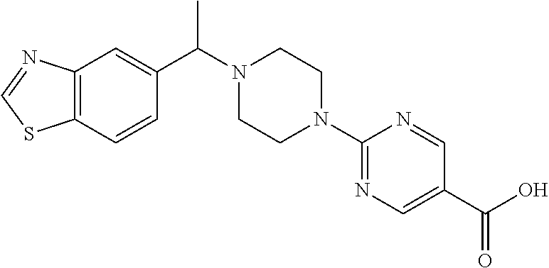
C12=C(C=CC(C(N3CCN(C4=NC=C(C(O)=O)C=N4)CC3)C)=C1)SC=N2
